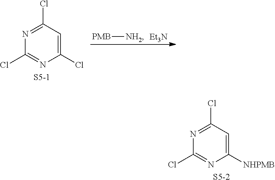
[PMB][NH2].[Et3N].C1(Cl)=CC(Cl)=NC(Cl)=N1.[S5-1].C1([NHPMB])=CC(Cl)=NC(Cl)=N1.[S5-2]
